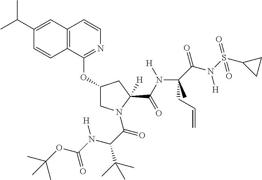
C12=C(C(OC3CN(C(C(N(C(OC(C)(C)C)=O)[H])C(C)(C)C)=O)C(C(N(C(C(N(S(C4CC4)(=O)=O)[H])=O)(CC=C)C)[H])=O)([H])C3)=NC=C1)C=CC(C(C)C)=C2
